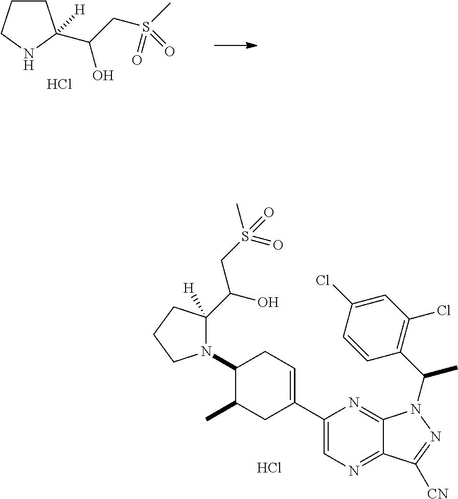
N1(C2C(C)CC(C3=CN=C4C(=N3)N(C(C3=C(Cl)C=C(Cl)C=C3)C)N=C4[CN])=CC2)C(C(CS(C)(=O)=O)O)([H])CCC1.Cl.C1CCNC1(C(CS(C)(=O)=O)O)[H].Cl
